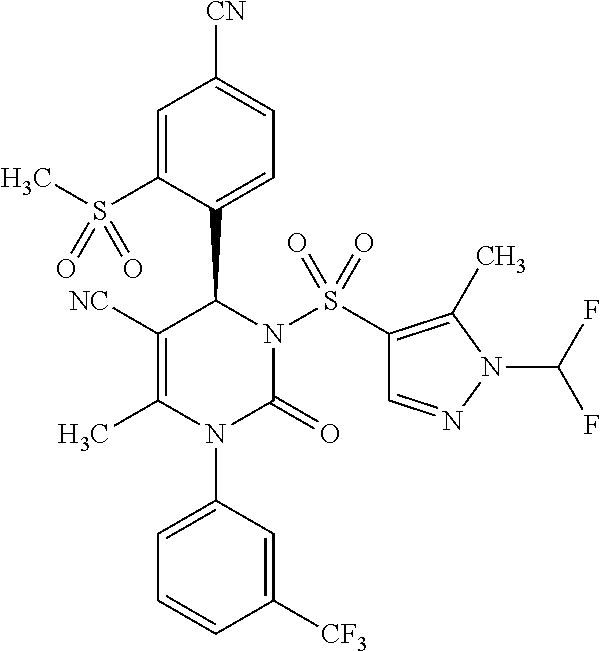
C1=C(S(C)(=O)=O)C(C2N(S(C3=C(C)N(C(F)F)N=C3)(=O)=O)C(=O)N(C3=CC=CC([CF3])=C3)C(C)=C2[NC])=CC=C1[CN]
